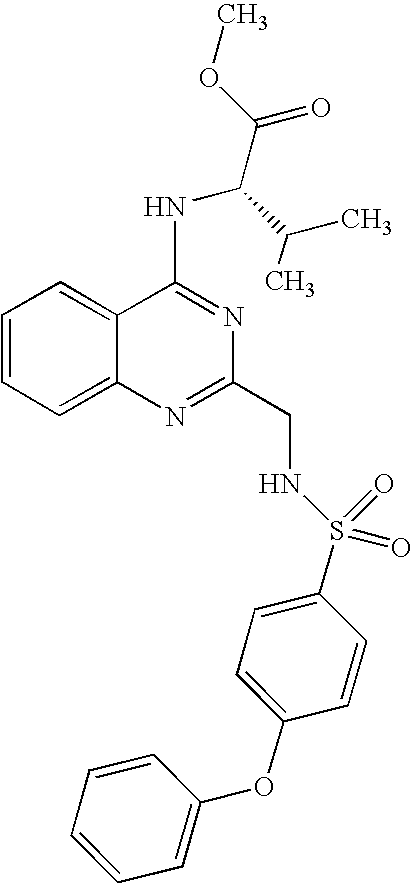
C1=CC=C2C(=C1)C(NC(C(OC)=O)C(C)C)=NC(CNS(=O)(=O)C1=CC=C(OC3=CC=CC=C3)C=C1)=N2
